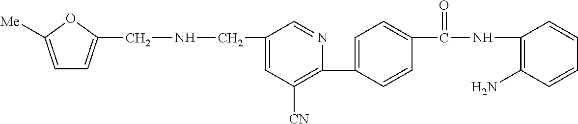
C1=C(CNCC2=CC=C([Me])O2)C=NC(C2=CC=C(C(NC3=C(N)C=CC=C3)=O)C=C2)=C1[CN]
